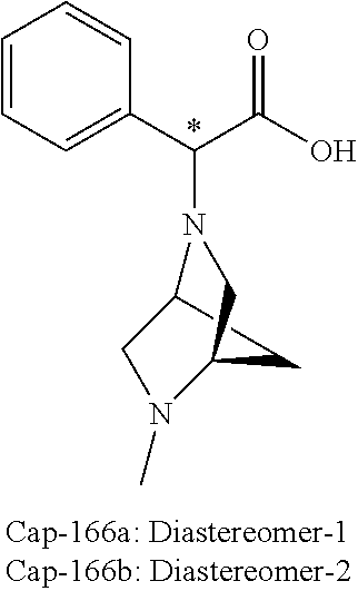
N1(C(C(=O)O)C2=CC=CC=C2)C2CN(C)C(C2)C1
